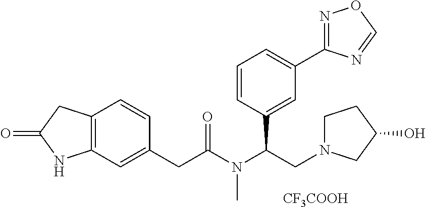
C12=C(C=C(CC(N(C(CN3CCC(O)C3)C3=CC(C4=NOC=N4)=CC=C3)C)=O)C=C1)NC(=O)C2.[CF3COOH]
